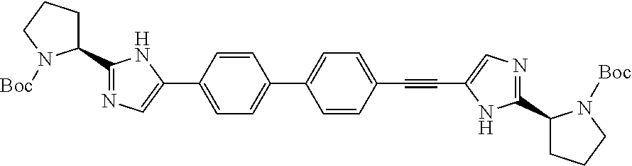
C1=CC(C#CC2=CN=C(C3CCCN3[Boc])N2)=CC=C1C1=CC=C(C2=CN=C(C3CCCN3[Boc])N2)C=C1
